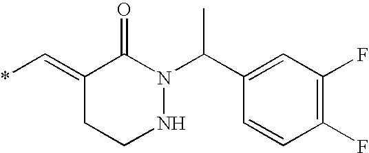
C1(C(N2C(=O)C(=C*)CCN2)C)=CC(F)=C(F)C=C1
